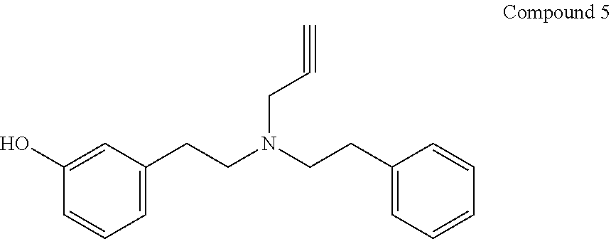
C1=C(CCN(CCC2=CC=CC=C2)CC#C)C=C(O)C=C1
